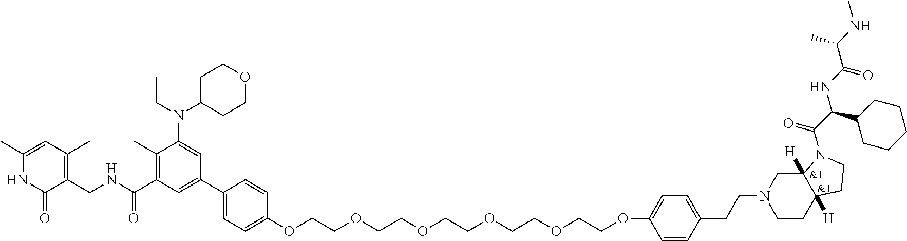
C1(C)=CC(C)=C(CNC(C2=C(C)C(N(CC)C3CCOCC3)=CC(C3=CC=C(OCCOCCOCCOCCOCCOC4=CC=C(CCN5CCC6([H])C([H])(C5)N(C(C(NC(C(NC)C)=O)C5CCCCC5)=O)CC6)C=C4)C=C3)=C2)=O)C(=O)N1
